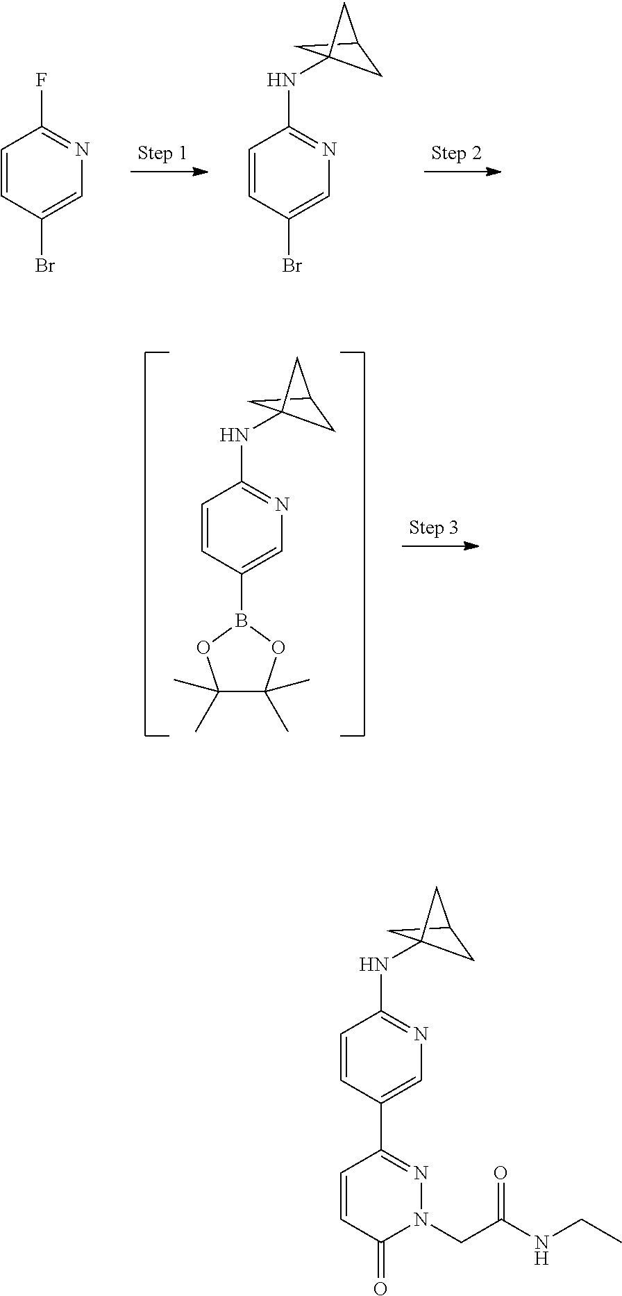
C12CC(NC3=NC=C(C4=NN(CC(=O)NCC)C(=O)C=C4)C=C3)(C1)C2.C1(Br)=CN=C(F)C=C1.C1(Br)=CN=C(NC23CC(C2)C3)C=C1.C1=CC(B2OC(C)(C)C(C)(C)O2)=CN=C1NC12CC(C1)C2
